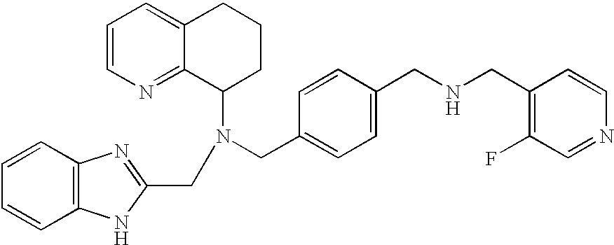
C1=CN=C2C(=C1)CCCC2NCC1=CC=C(CNCC2=C(F)C=NC=C2)C=C1.C(C1=NC2=C(N1)C=CC=C2)C
